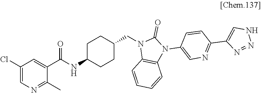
C1(Cl)=CN=C(C)C(C(NC2CCC(CN3C4=C(N(C5=CN=C(C6=CNN=N6)C=C5)C3=O)C=CC=C4)CC2)=O)=C1
